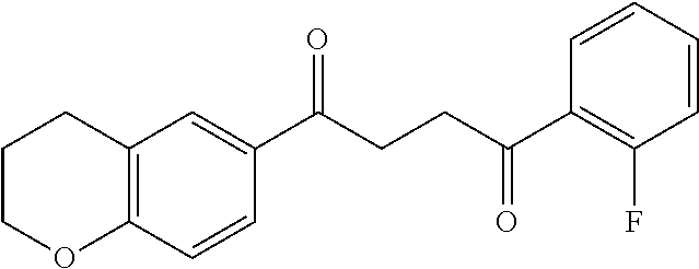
C12=C(C=CC(C(CCC(C3=C(F)C=CC=C3)=O)=O)=C1)OCCC2
